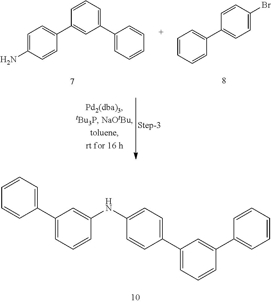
C1=C(N)C=CC(C2=CC(C3=CC=CC=C3)=CC=C2)=C1.C1=CC=CC(C2=CC=C(Br)C=C2)=C1.C1(C2=CC=CC(NC3=CC=C(C4=CC=CC(C5=CC=CC=C5)=C4)C=C3)=C2)=CC=CC=C1
